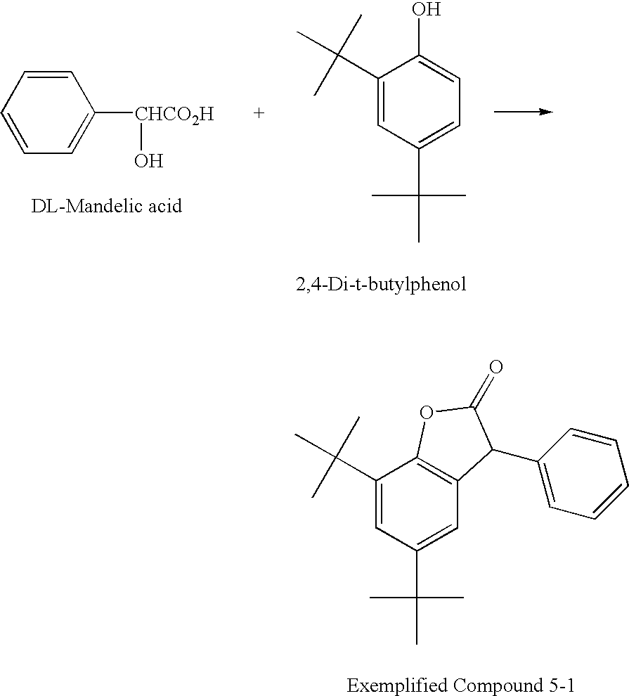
C1=CC=CC=C1[CHCO2H]O.C1(C(C)(C)C)=CC(C(C)(C)C)=CC=C1O.C1(C(C)(C)C)=CC(C(C)(C)C)=CC2=C1OC(=O)C2C1=CC=CC=C1
